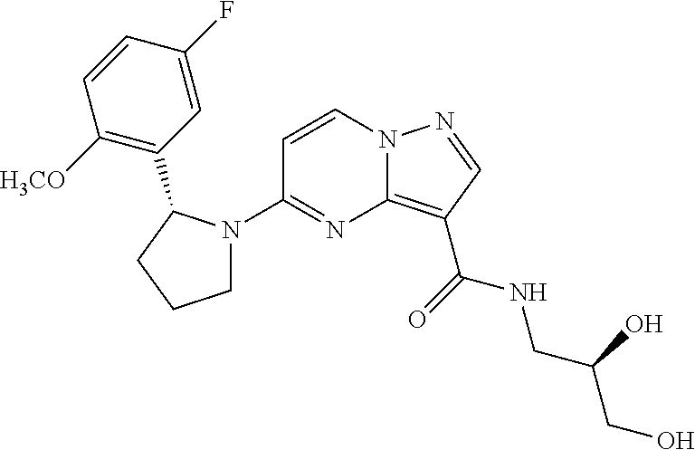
C1=CC([H3CO])=C(C2N(C3=NC4=C(C(NCC(CO)O)=O)C=NN4C=C3)CCC2)C=C1F
